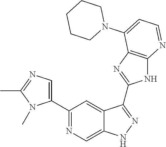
C1(C2=NC=C3C(=C2)C(C2=NC4=C(N2)N=CC=C4N2CCCCC2)=NN3)=CN=C(C)N1C
